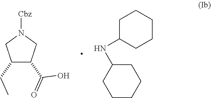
C1CCCC(NC2CCCCC2)C1.C1(CC)C(C(=O)O)CN([Cbz])C1
